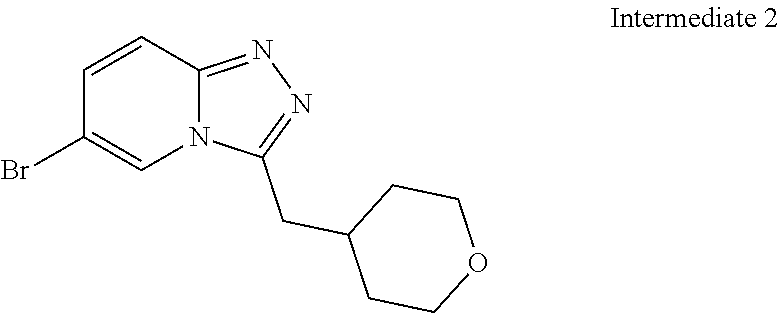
C1=CC2=NN=C(CC3CCOCC3)N2C=C1Br
